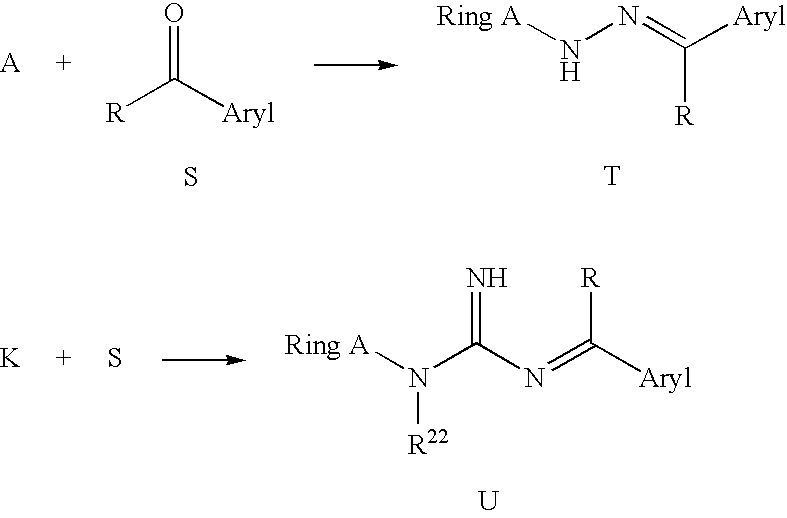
[R]C([Aryl])=O.N(N=C([Aryl])[R])[Ring A].S.[T].[K].S.N(C(N=C([Aryl])[R])=N)([Ring A])[R22].[U]
